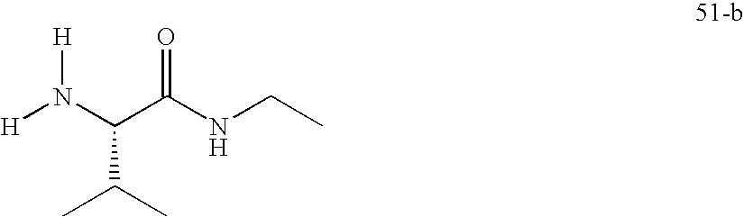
[H]N(C(C(NCC)=O)C(C)C)[H]
